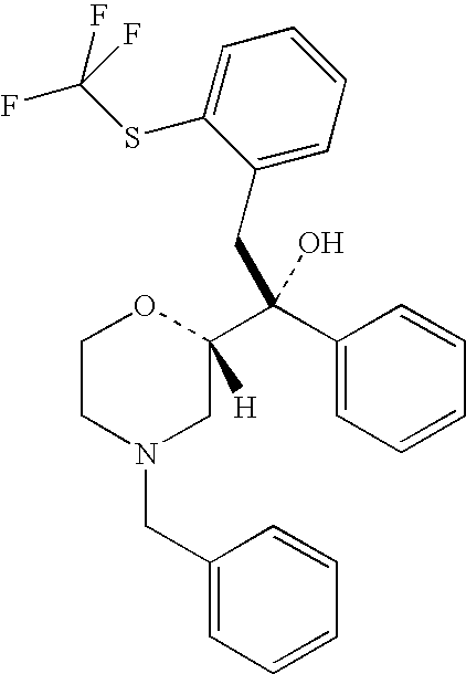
C1CN(CC2=CC=CC=C2)CC(C(C2=CC=CC=C2)(O)CC2=CC=CC=C2SC(F)(F)F)([H])O1
